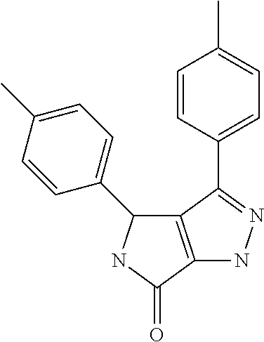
C1=CC(C2=NNC3=C2C(C2=CC=C(C)C=C2)NC3=O)=CC=C1C
